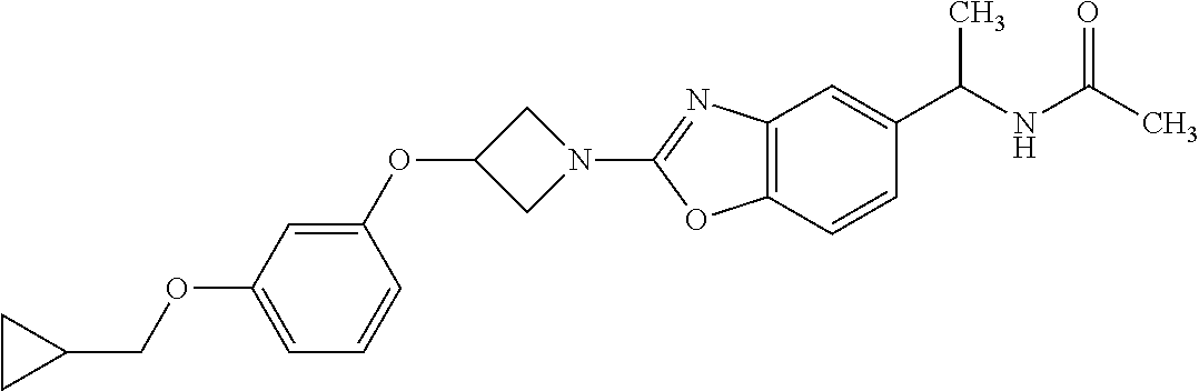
C1=C(OCC2CC2)C=C(OC2CN(C3=NC4=C(O3)C=CC(C(NC(C)=O)C)=C4)C2)C=C1
